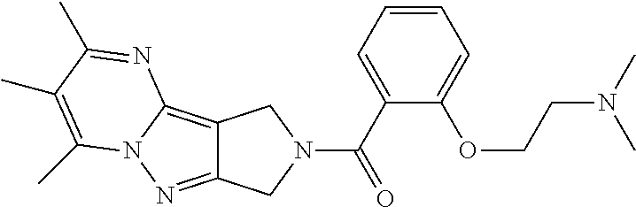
C12=C3N(N=C1CN(C(C1=CC=CC=C1OCCN(C)C)=O)C2)C(C)=C(C)C(C)=N3
